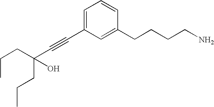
C(CC(C#CC1=CC=CC(CCCCN)=C1)(CCC)O)C
